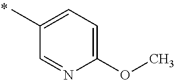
CC1=CC=C(OC)N=C1
